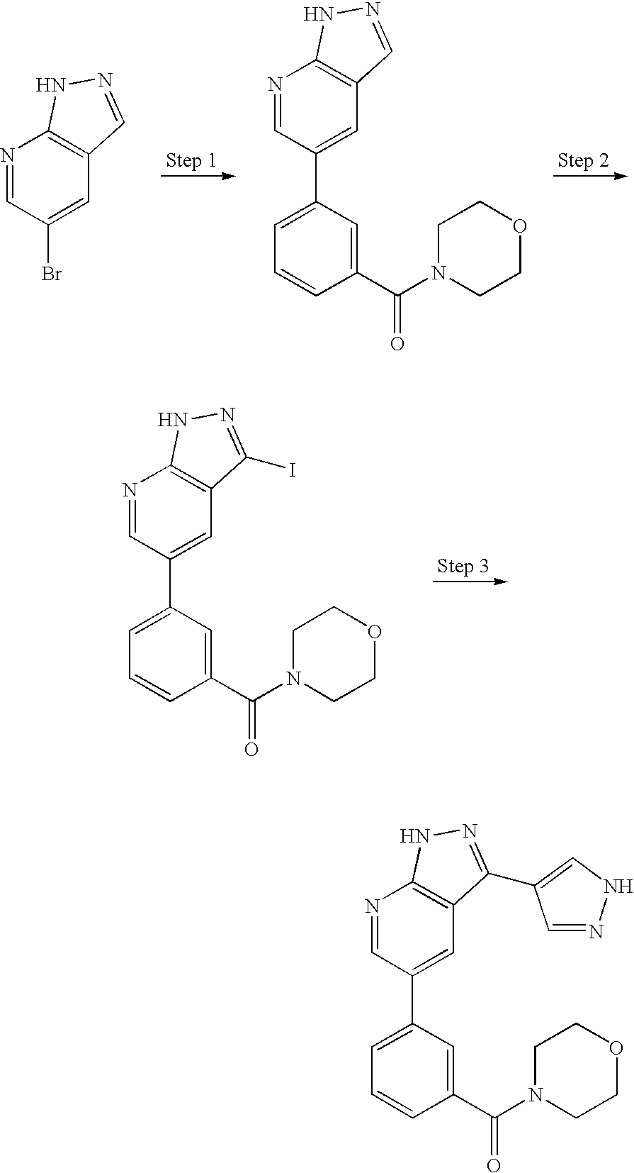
N1=CC(C2=CC=CC(C(N3CCOCC3)=O)=C2)=CC2=C1NN=C2.N1=CC(Br)=CC2=C1NN=C2.N1=CC(C2=CC=CC(C(N3CCOCC3)=O)=C2)=CC2=C1NN=C2I.N1=CC(C2=CC=CC(C(N3CCOCC3)=O)=C2)=CC2=C1NN=C2C1=CNN=C1
